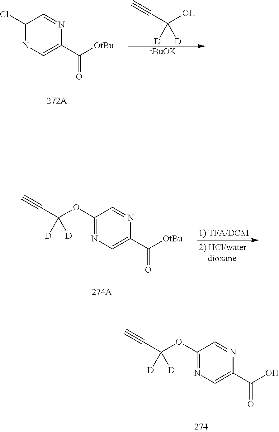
C(C(O)([D])[D])#C.C1(Cl)=NC=C(C([OtBu])=O)N=C1.[tBuOK].C(C([D])([D])OC1=NC=C(C([OtBu])=O)N=C1)#C.C(C([D])([D])OC1=NC=C(C(O)=O)N=C1)#C
